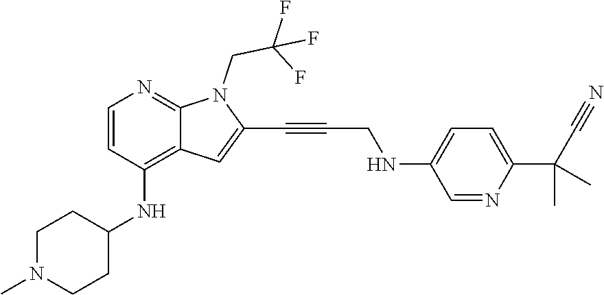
C1=CC(NC2CCN(C)CC2)=C2C(=N1)N(CC(F)(F)F)C(C#CCNC1=CC=C(C(C#N)(C)C)N=C1)=C2
